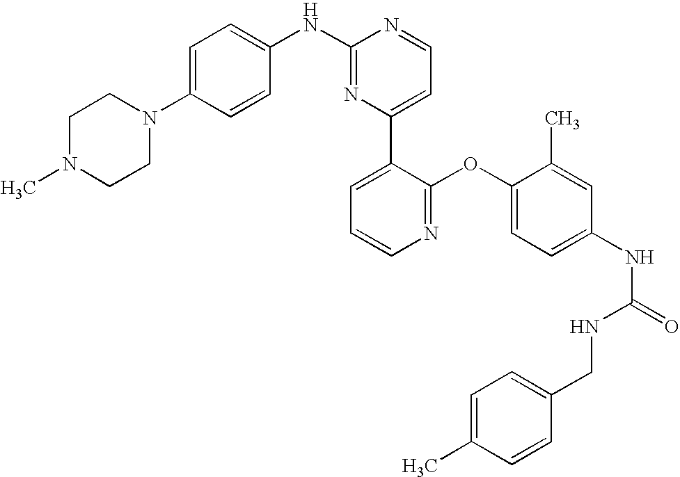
C1(NC2=CC=C(N3CCN(C)CC3)C=C2)=NC(C2=CC=CN=C2OC2=CC=C(NC(=O)NCC3=CC=C(C)C=C3)C=C2C)=CC=N1
